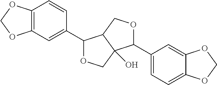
C12=C(C=C(C3OCC4(O)C3COC4C3=CC=C4C(=C3)OCO4)C=C1)OCO2
